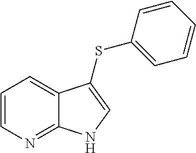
C1=CN=C2C(=C1)C(SC1=CC=CC=C1)=CN2
